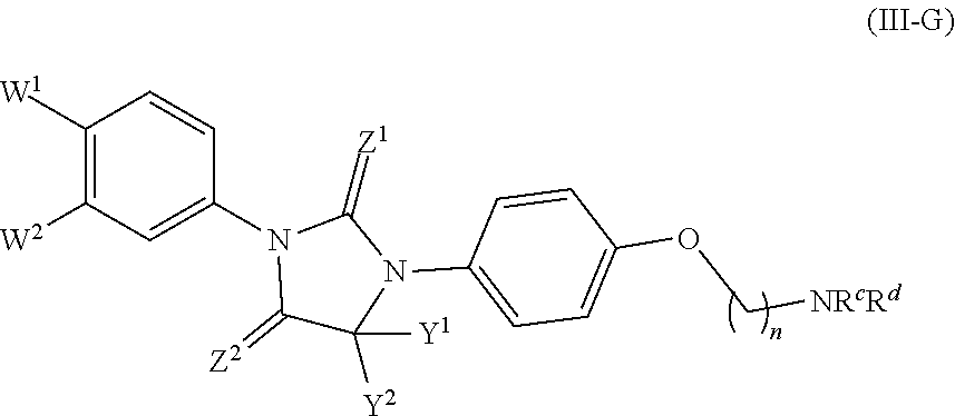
C1([W1])=C([W2])C=C(N2C(=[Z2])C([Y2])([Y1])N(C3=CC=C(OC[NRcRd])C=C3)C2=[Z1])C=C1
